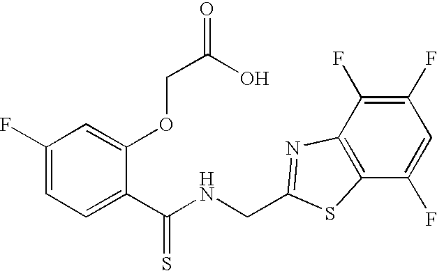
C1(F)=CC=C(C(NCC2=NC3=C(C(F)=CC(F)=C3F)S2)=S)C(OCC(O)=O)=C1
